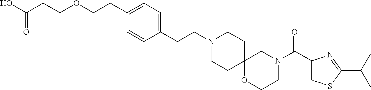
OC(CCOCCC1=CC=C(CCN2CCC3(CC2)OCCN(C(C2=CSC(C(C)C)=N2)=O)C3)C=C1)=O
